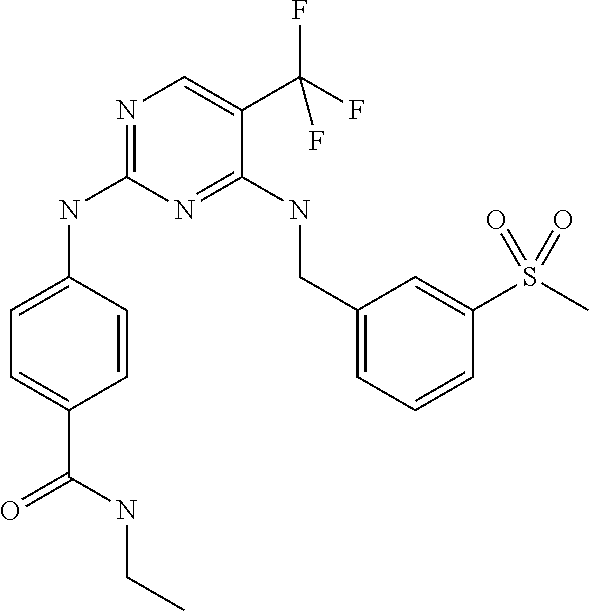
C1=C(NC2=NC=C(C(F)(F)F)C(NCC3=CC=CC(S(C)(=O)=O)=C3)=N2)C=CC(C(=O)NCC)=C1
